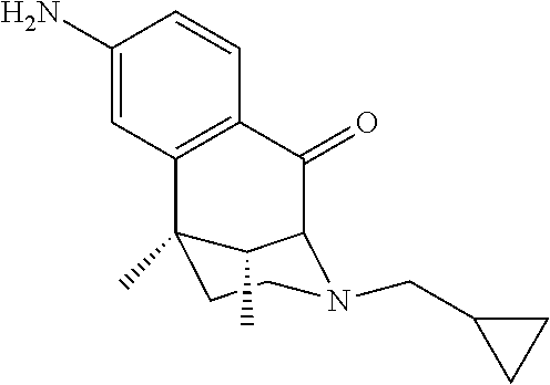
C1(N)=CC2=C(C=C1)C(=O)C1C(C)C2(C)CCN1CC1CC1
